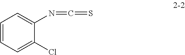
C1=CC=C(Cl)C(N=C=S)=C1
